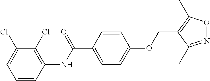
C1=CC(NC(C2=CC=C(OCC3=C(C)ON=C3C)C=C2)=O)=C(Cl)C(Cl)=C1
